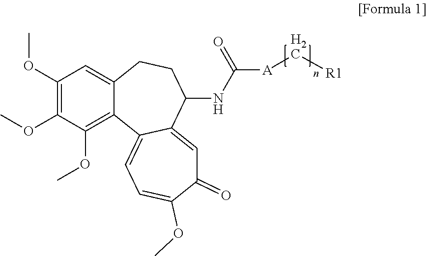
C1(OC)=C(OC)C(OC)=C2C(=C1)CCC(NC([A]C[R1])=O)C1=CC(=O)C(OC)=CC=C21
